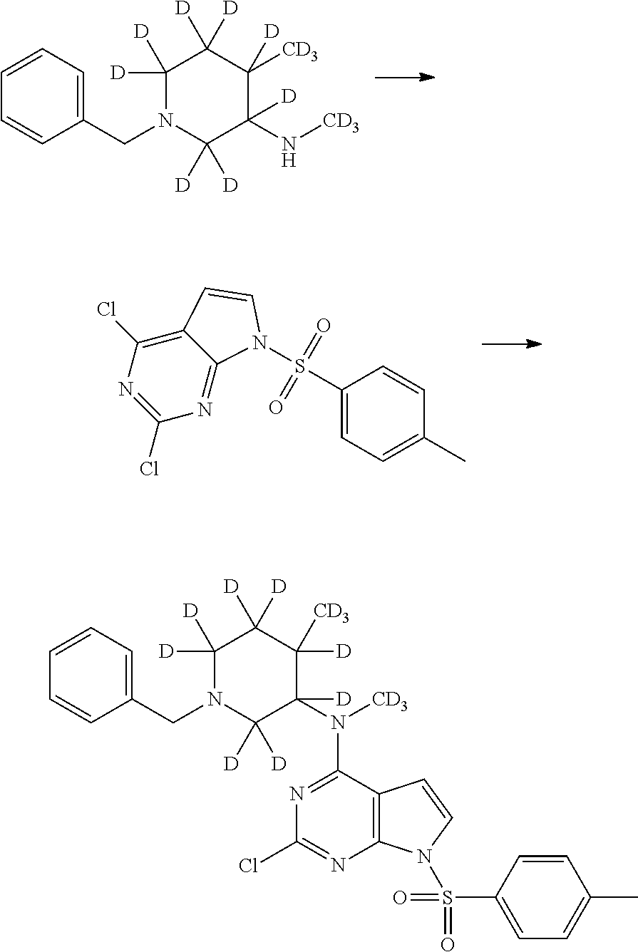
C1=CC=C(CN2C([D])([D])C([D])(N[CD3])C([CD3])([D])C([D])([D])C2([D])[D])C=C1.C12=C(Cl)N=C(Cl)N=C1N(S(C1=CC=C(C)C=C1)(=O)=O)C=C2.C1=CC=C(CN2C([D])([D])C([D])(N([CD3])C3=NC(Cl)=NC4=C3C=CN4S(=O)(=O)C3=CC=C(C)C=C3)C([CD3])([D])C([D])([D])C2([D])[D])C=C1
